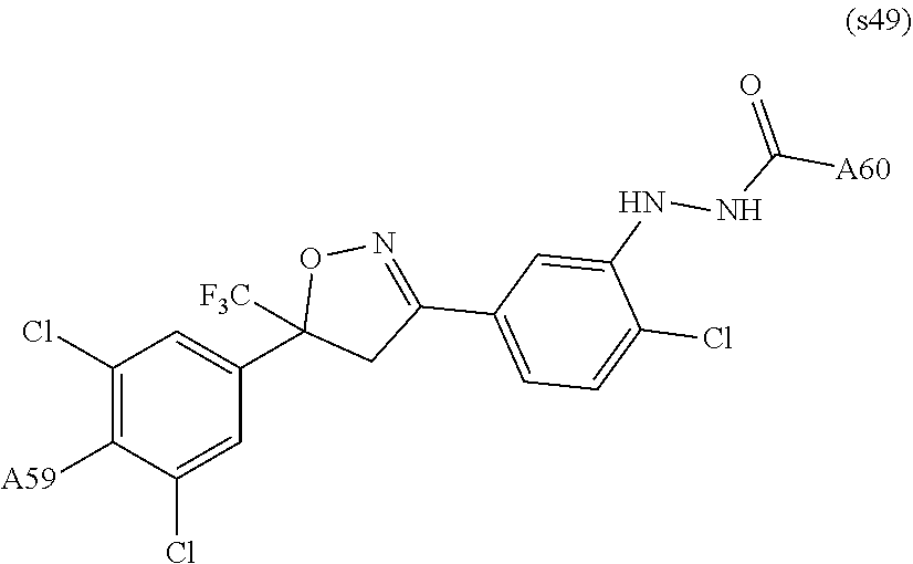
C1(Cl)=C([A59])C(Cl)=CC(C2([F3C])CC(C3=CC=C(Cl)C(NNC([A60])=O)=C3)=NO2)=C1
